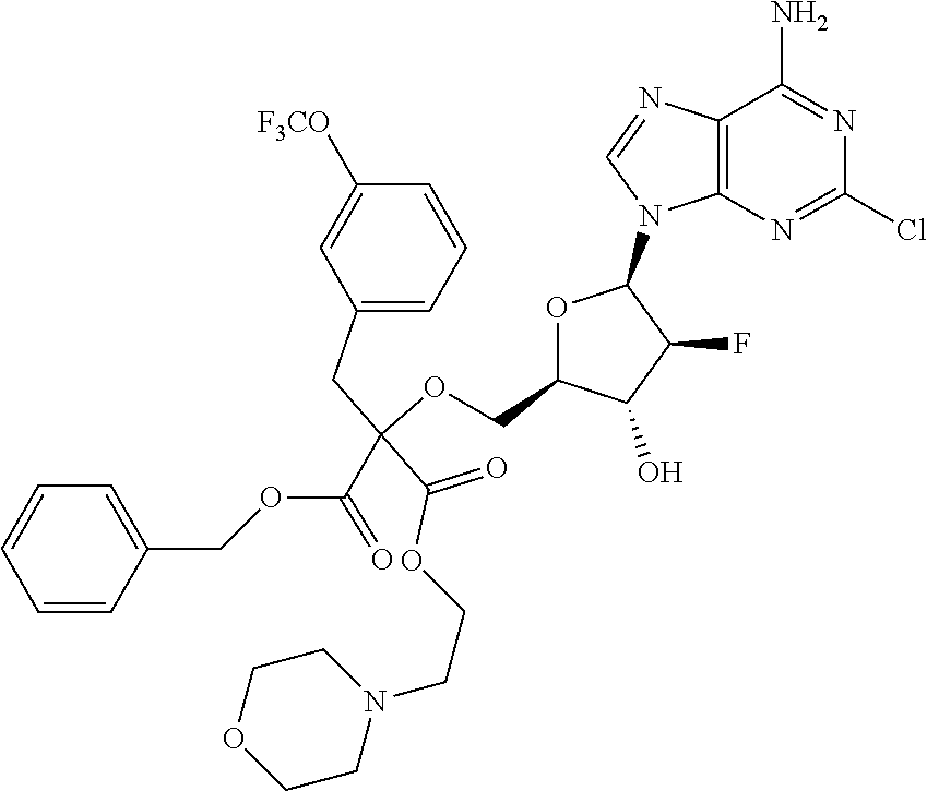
C12=C(N=C(Cl)N=C1N)N(C1OC(COC(CC3=CC=CC([F3CO])=C3)(C(=O)OCCN3CCOCC3)C(OCC3=CC=CC=C3)=O)C(O)C1F)C=N2
